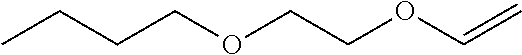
C(OC=C)COCCCC
